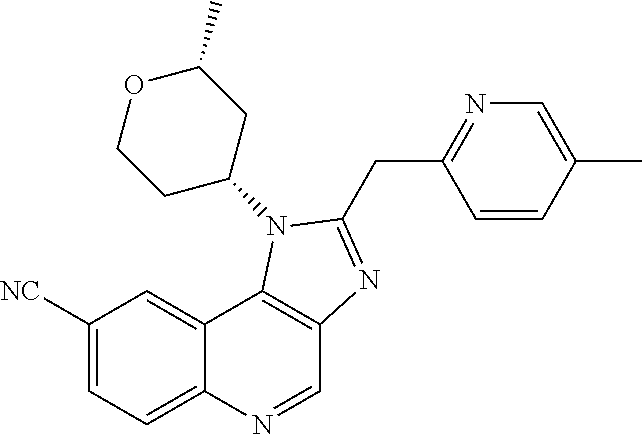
C1([NC])=CC=C2C(=C1)C1=C(C=N2)N=C(CC2=NC=C(C)C=C2)N1C1CC(C)OCC1
